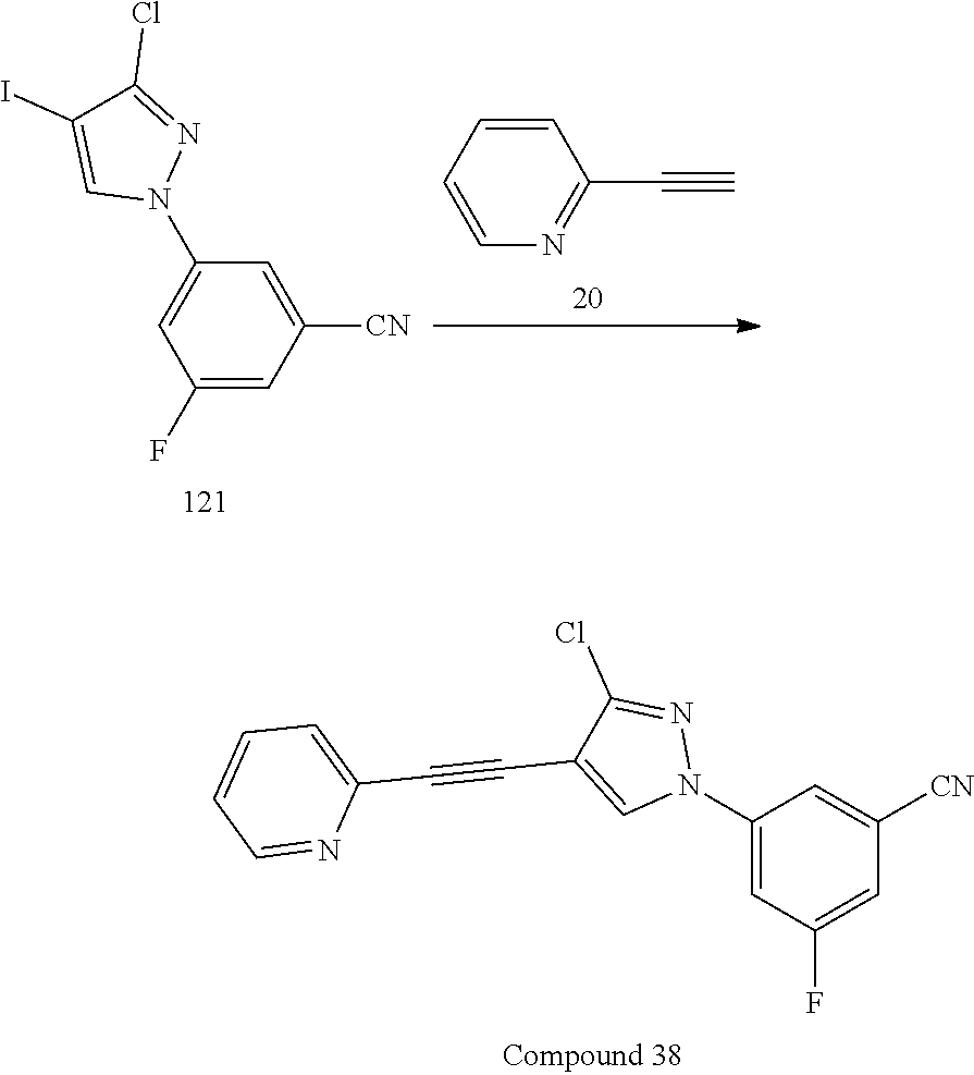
C1(N2N=C(Cl)C(C#CC3=CC=CC=N3)=C2)=CC(F)=CC([CN])=C1.C1=C([CN])C=C(F)C=C1N1N=C(Cl)C(I)=C1.C1=CC=CN=C1C#C
